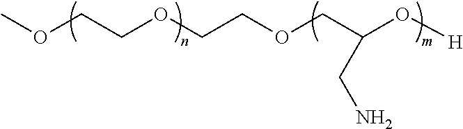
COCCOCCOCC(O[H])CN
